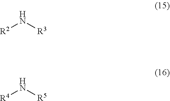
[R2]N[R3].[R4]N[R5]
